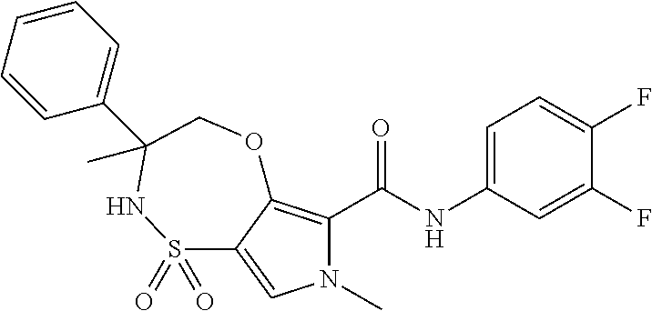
N1(C)C(C(=O)NC2=CC=C(F)C(F)=C2)=C2C(=C1)S(=O)(=O)NC(C1=CC=CC=C1)(C)CO2
